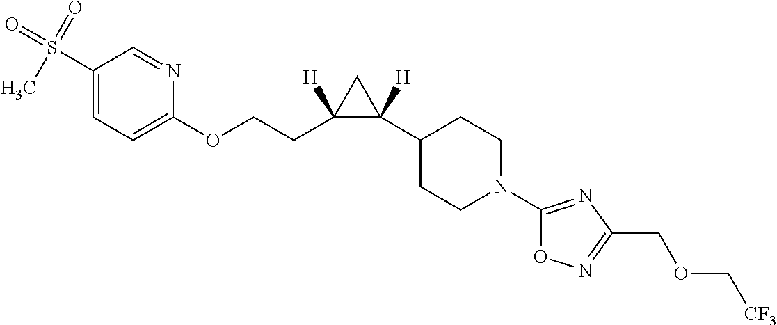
C1(S(=O)(=O)C)=CC=C(OCCC2([H])C([H])(C3CCN(C4=NC(COC[CF3])=NO4)CC3)C2)N=C1
